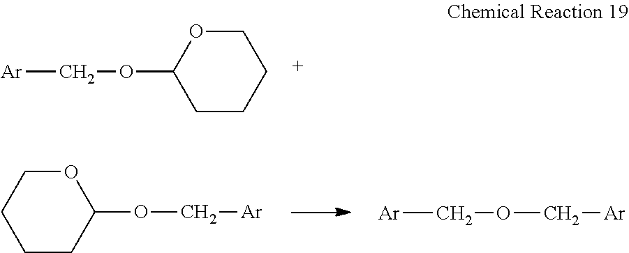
[Ar]COC1CCCCO1.O1CCCCC1OC[Ar].[Ar]COC[Ar]
